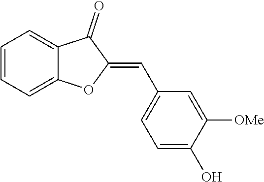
C1=CC=C2C(=C1)C(=O)C(=CC1=CC=C(O)C([OMe])=C1)O2
